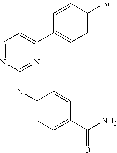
C1=CC(C2=CC=NC(NC3=CC=C(C(N)=O)C=C3)=N2)=CC=C1Br
